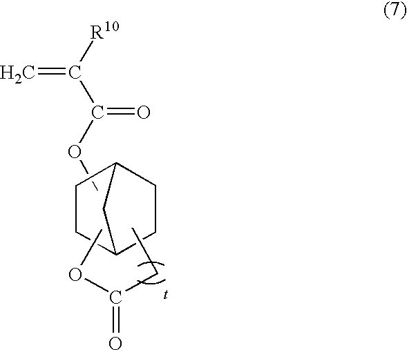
C1CC2CCC1C2.COC(C([R10])=C)=O.CCC(OC)=O
